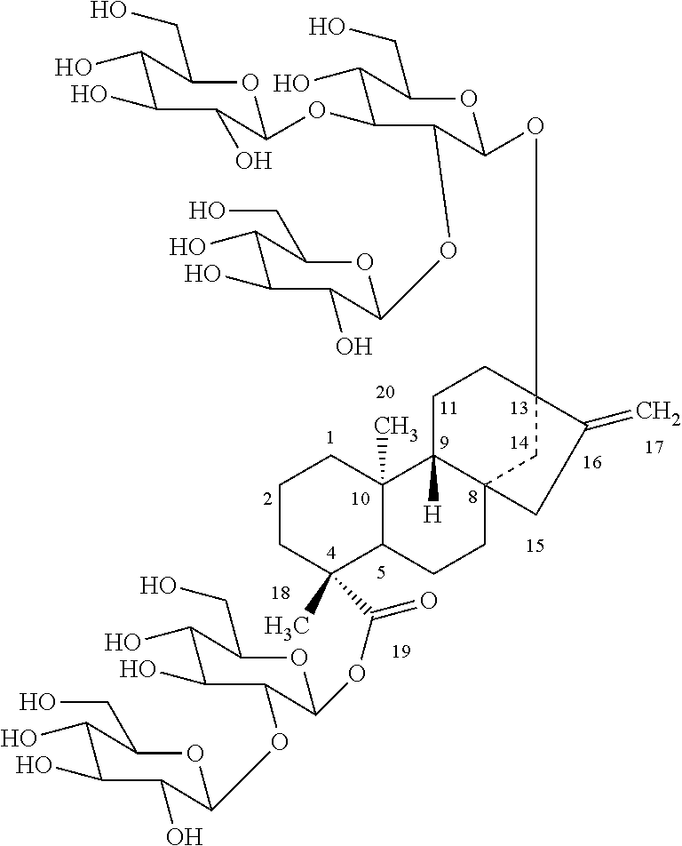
C1C2([H])C3(CC(OC4OC(CO)C(O)C(OC5OC(CO)C(O)C(O)C5O)C4OC4OC(CO)C(O)C(O)C4O)(C1)C(=C)C3)CCC1C2(C)CCCC1(C)C(=O)OC1OC(CO)C(O)C(O)C1OC1OC(CO)C(O)C(O)C1O
